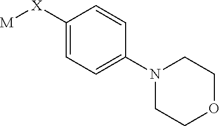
[M][X]C1=CC=C(N2CCOCC2)C=C1
